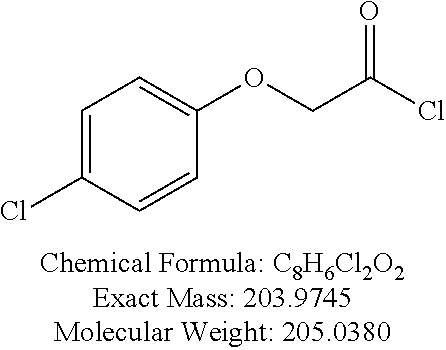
C1=C(Cl)C=CC(OCC(Cl)=O)=C1
